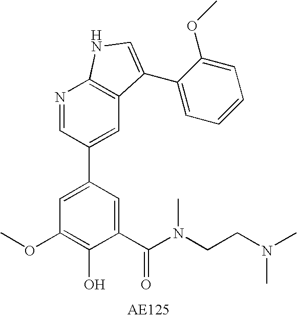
C1(C(N(CCN(C)C)C)=O)=CC(C2=CC3=C(N=C2)NC=C3C2=CC=CC=C2OC)=CC(OC)=C1O
